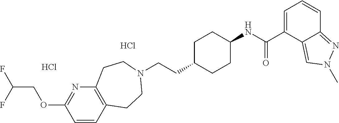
C(CC1CCC(NC(C2=CC=CC3=NN(C)C=C23)=O)CC1)N1CCC2=C(N=C(OCC(F)F)C=C2)CC1.Cl.Cl
